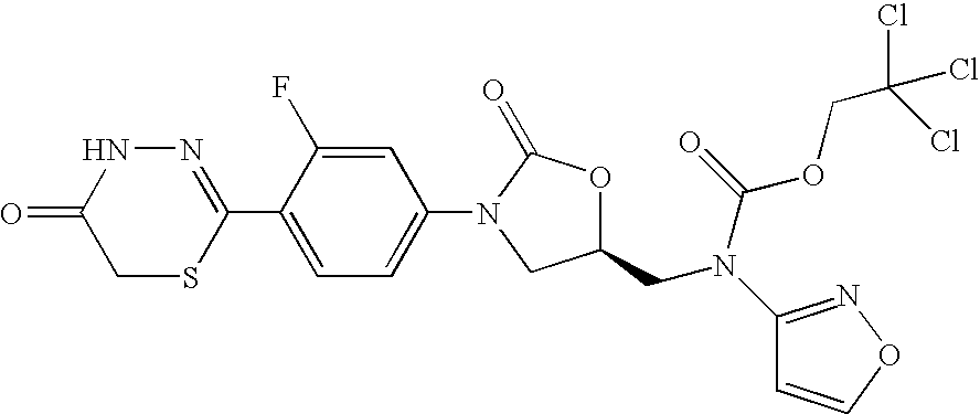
N1=C(C2=CC=C(N3CC(CN(C4=NOC=C4)C(=O)OCC(Cl)(Cl)Cl)OC3=O)C=C2F)SCC(=O)N1
